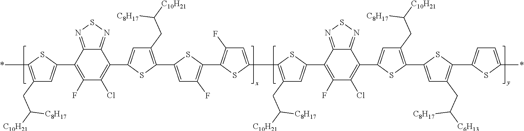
C1(C2=CC(CC([C10H21])[C8H17])=C(*)S2)=C(F)C(Cl)=C(C2=CC(CC([C10H21])[C8H17])=C(C3=CC(F)=C(C4=C(F)C=C(C5=C(CC([C10H21])[C8H17])C=C(C6=C(F)C(Cl)=C(C7=CC(CC([C10H21])[C8H17])=C(C8=CC(CC([C6H13])[C8H17])=C(C9=CC=C(*)S9)S8)S7)C7=NSN=C76)S5)S4)S3)S2)C2=NSN=C12
